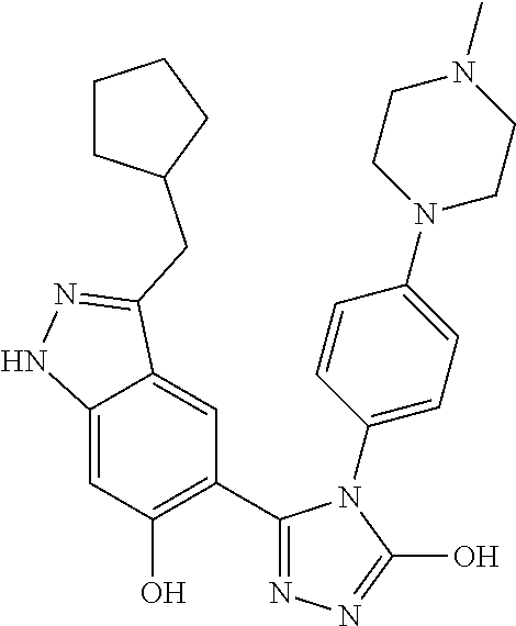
C12=CC(O)=C(C3=NN=C(O)N3C3=CC=C(N4CCN(C)CC4)C=C3)C=C1C(CC1CCCC1)=NN2
